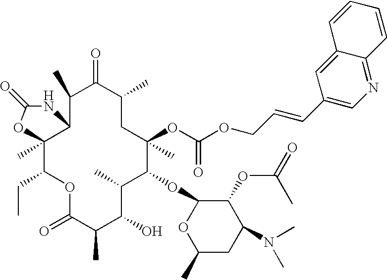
C12(C)C(CC)OC(=O)C(C)C(O)C(C)C(OC3OC(C)CC(N(C)C)C3OC(=O)C)C(C)(OC(OCC=CC3=CN=C4C(=C3)C=CC=C4)=O)CC(C)C(=O)C(C)C1NC(=O)O2
